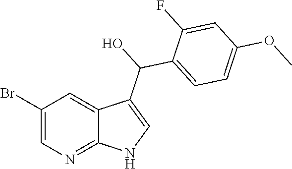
C1(Br)=CN=C2C(=C1)C(C(C1=CC=C(OC)C=C1F)O)=CN2
